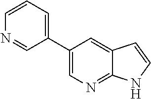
C1(C2=CC=CN=C2)=CN=C2C(=C1)C=CN2
